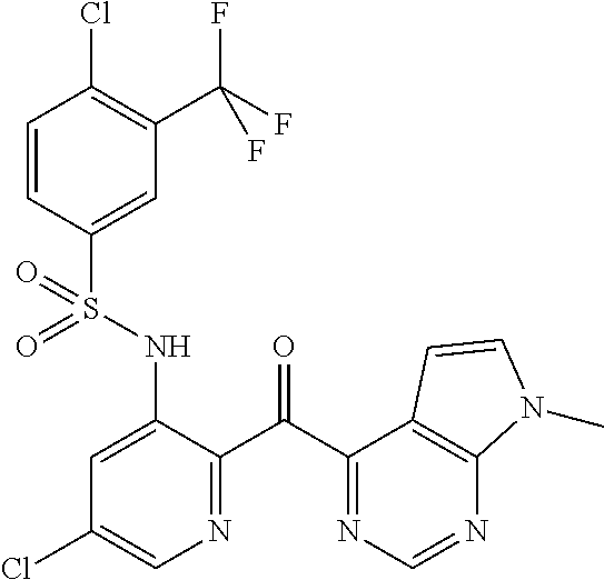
C1=CC(S(NC2=CC(Cl)=CN=C2C(C2=NC=NC3=C2C=CN3C)=O)(=O)=O)=CC(C(F)(F)F)=C1Cl
